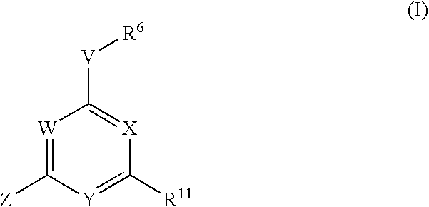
[W]1=C([Z])[Y]=C([R11])[X]=C1[V][R6]
